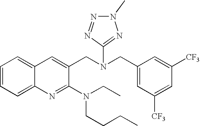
C1=CC=C2C(=C1)C=C(CN(CC1=CC([CF3])=CC([CF3])=C1)C1=NN(C)N=N1)C(N(CC)CCCC)=N2
